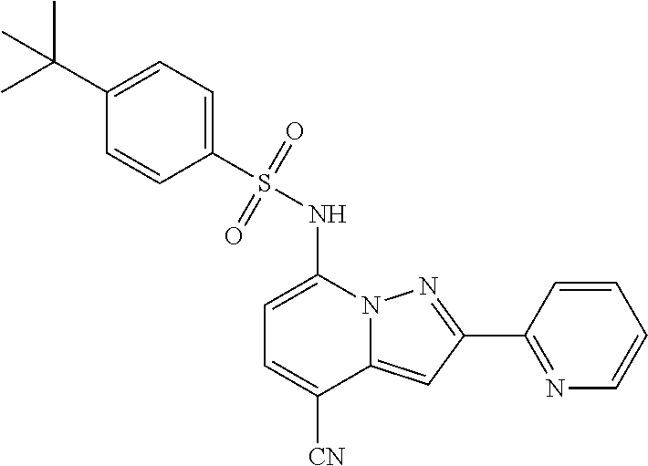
C1=C(NS(C2=CC=C(C(C)(C)C)C=C2)(=O)=O)N2C(=CC(C3=NC=CC=C3)=N2)C([CN])=C1
